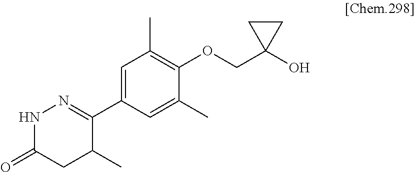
C1(C2=NNC(=O)CC2C)=CC(C)=C(OCC2(O)CC2)C(C)=C1
